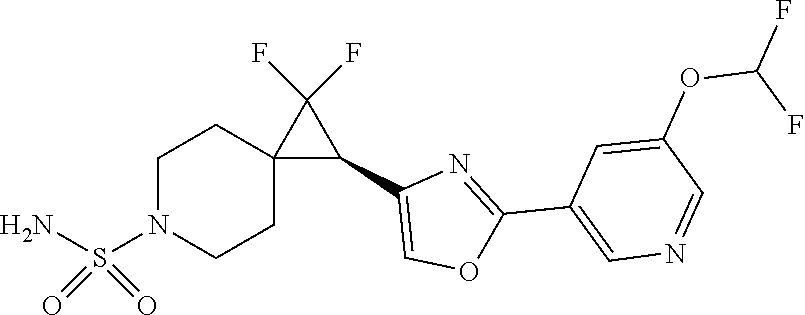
C1(C2=COC(C3=CN=CC(OC(F)F)=C3)=N2)C(F)(F)C12CCN(S(N)(=O)=O)CC2
